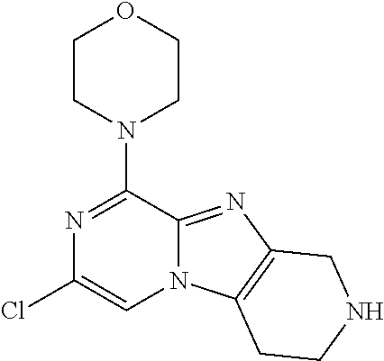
N1=C(N2CCOCC2)C2=NC3=C(N2C=C1Cl)CCNC3
